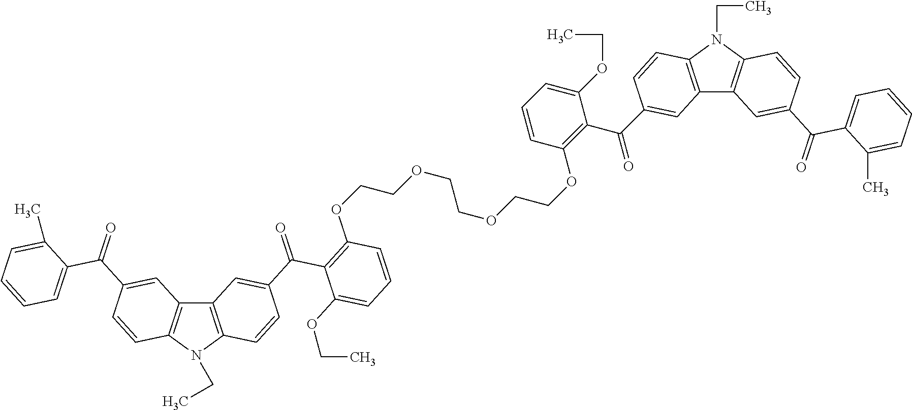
C12=C(N(CC)C3=C1C=C(C(=O)C1=CC=CC=C1C)C=C3)C=CC(C(=O)C1=C(OCCOCCOCCOC3=C(C(=O)C4=CC5=C(N(CC)C6=C5C=C(C(=O)C5=CC=CC=C5C)C=C6)C=C4)C(OCC)=CC=C3)C=CC=C1OCC)=C2
